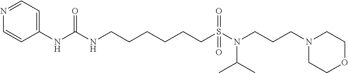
C1=NC=CC(NC(NCCCCCCS(=O)(N(CCCN2CCOCC2)C(C)C)=O)=O)=C1
